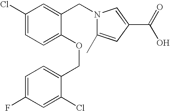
C1(Cl)=CC=C(OCC2=CC=C(F)C=C2Cl)C(CN2C(C)=CC(C(=O)O)=C2)=C1
